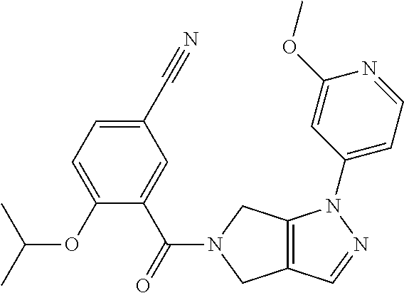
C12=C(C=NN1C1=CC=NC(OC)=C1)CN(C(C1=CC(C#N)=CC=C1OC(C)C)=O)C2
